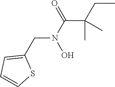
CCC(C(N(CC1=CC=CS1)O)=O)(C)C
